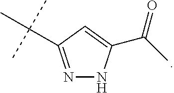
N1=C(C(C)(C)C)C=C(C(C)=O)N1
